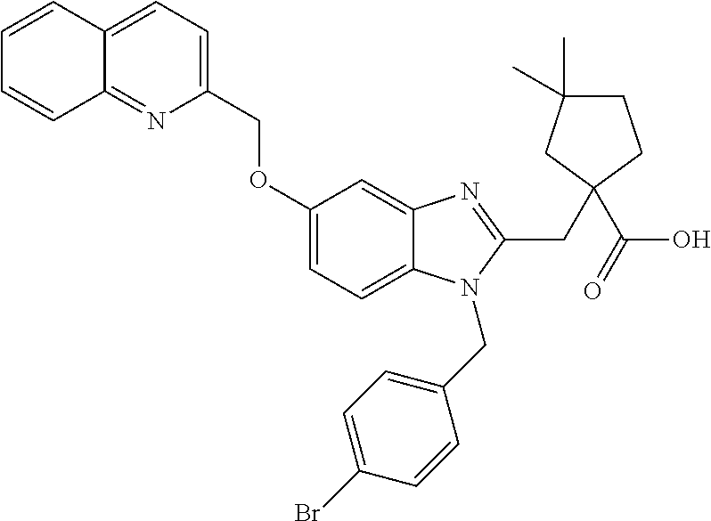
C1=CC2=CC=C(COC3=CC=C4C(=C3)N=C(CC3(C(O)=O)CC(C)(C)CC3)N4CC3=CC=C(Br)C=C3)N=C2C=C1
